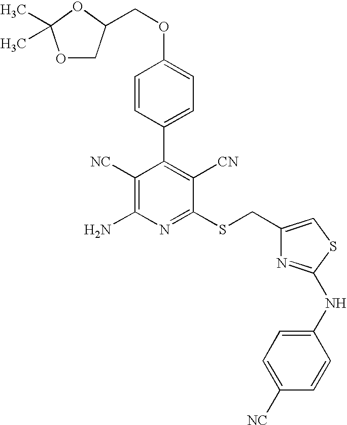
O1CC(COC2=CC=C(C3=C([CN])C(SCC4=CSC(NC5=CC=C([NC])C=C5)=N4)=NC(N)=C3[NC])C=C2)OC1(C)C
